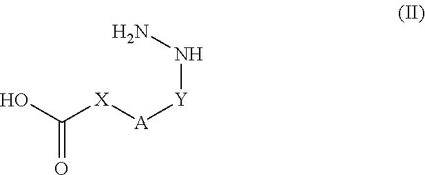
NN[Y][A][X]C(O)=O
